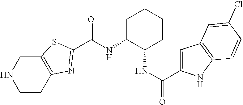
C1CC2=C(CN1)SC(C(NC1C(NC(=O)C3=CC4=C(N3)C=CC(Cl)=C4)CCCC1)=O)=N2
